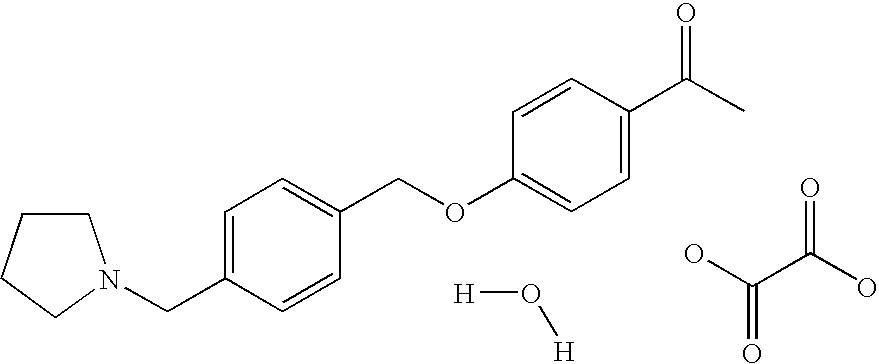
C1CCCN1CC1=CC=C(COC2=CC=C(C(C)=O)C=C2)C=C1.[H]O[H].OC(C(O)=O)=O
